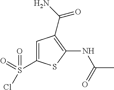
C1=C(S(=O)(Cl)=O)SC(NC(C)=O)=C1C(N)=O
